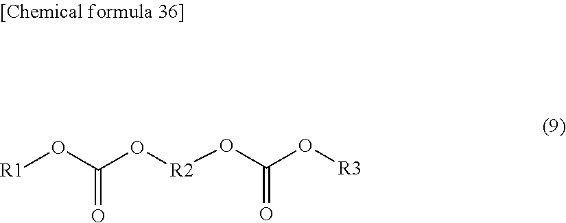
[R1]OC(=O)O[R2]OC(=O)O[R3]
